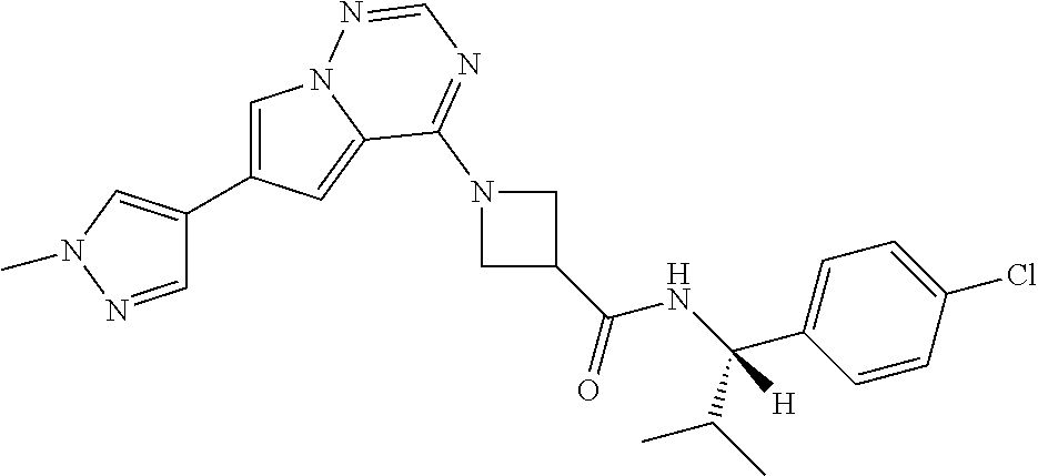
C1=C(C2=CN(C)N=C2)C=C2N1N=CN=C2N1CC(C(=O)NC(C2=CC=C(Cl)C=C2)(C(C)C)[H])C1
